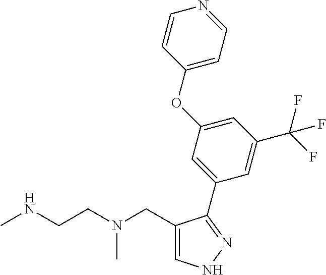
C1(CN(CCNC)C)=CNN=C1C1=CC(OC2=CC=NC=C2)=CC(C(F)(F)F)=C1
